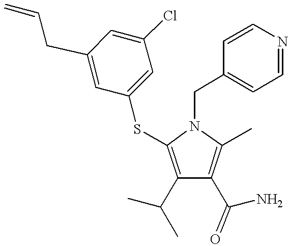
C1(C(C)C)=C(SC2=CC(Cl)=CC(CC=C)=C2)N(CC2=CC=NC=C2)C(C)=C1C(N)=O
